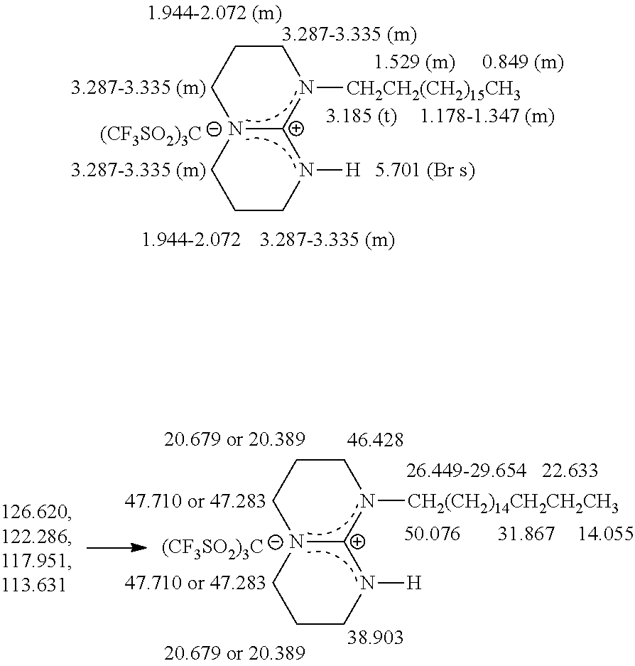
N12[C+](N([CH2CH2(CH2)15CH3])CCC1)N([H])CCC2.[(CF3SO2)3C].N12[C+](N([CH2(CH2)14CH2CH2CH3])CCC1)N([H])CCC2.[(CF3SO2)3C]
